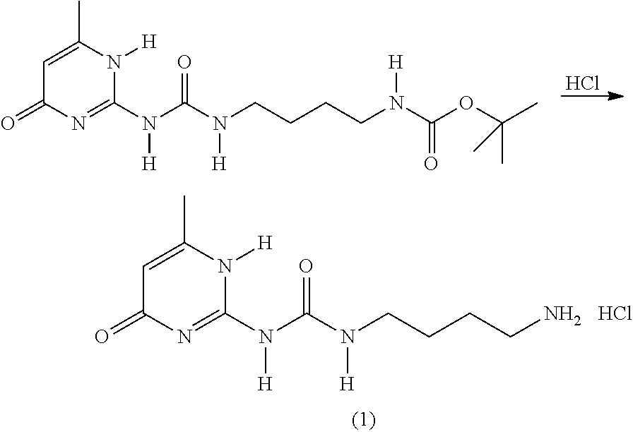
C1=C(C)N([H])C(N(C(=O)N(CCCCN)[H])[H])=NC1=O.Cl.C1=C(C)N([H])C(N(C(=O)N(CCCCN(C(OC(C)(C)C)=O)[H])[H])[H])=NC1=O.Cl
